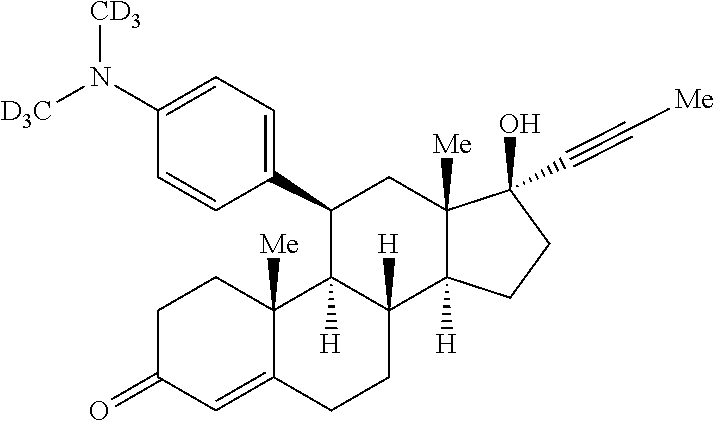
N(C1=CC=C(C2C3([H])C([H])(C4([H])C([Me])(C(C#C[Me])(O)CC4)C2)CCC2=CC(=O)CCC23[Me])C=C1)([CD3])[D3C]
